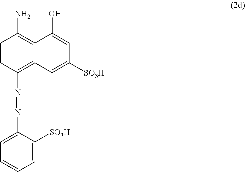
C1=CC(N=NC2=CC=CC=C2[SO3H])=C2C(=C1N)C(O)=CC([SO3H])=C2
